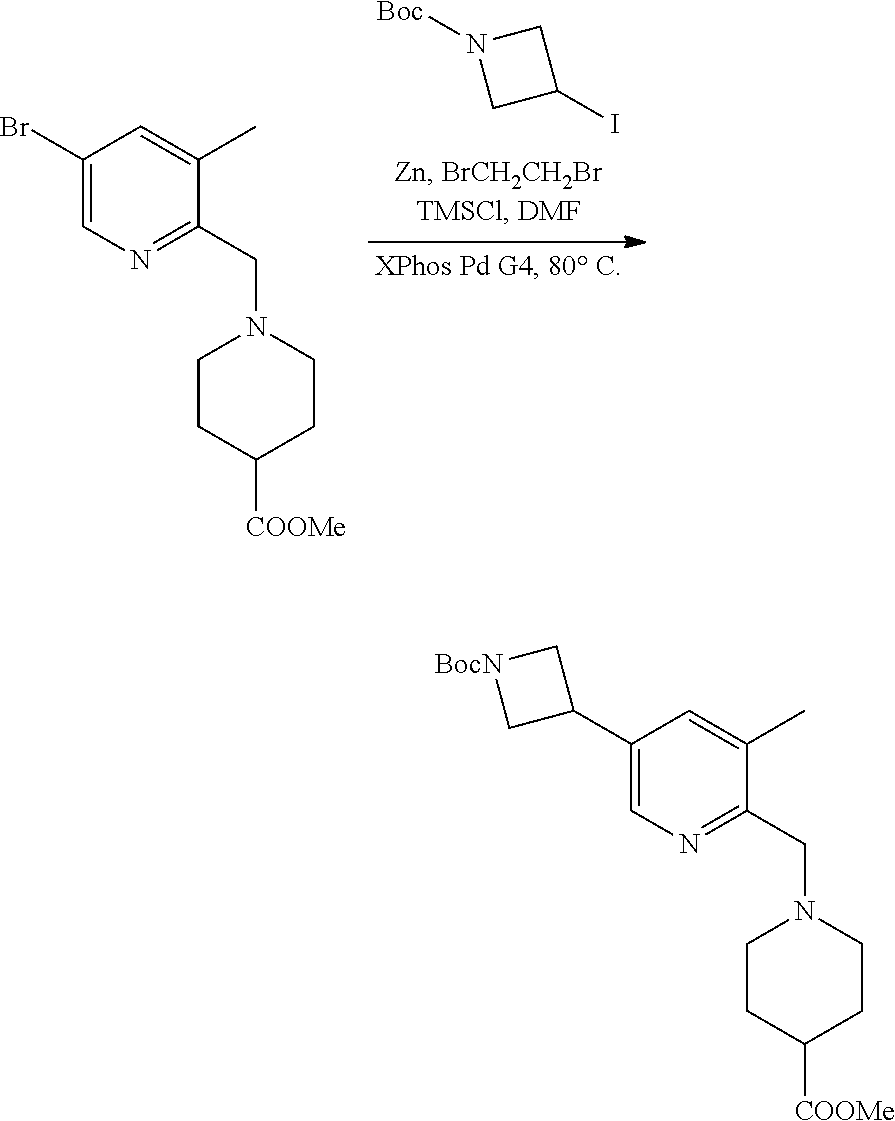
C1N([Boc])CC1I.C1(Br)=CN=C(CN2CCC([COOMe])CC2)C(C)=C1.C1(C2C[BocN]C2)=CN=C(CN2CCC([COOMe])CC2)C(C)=C1
